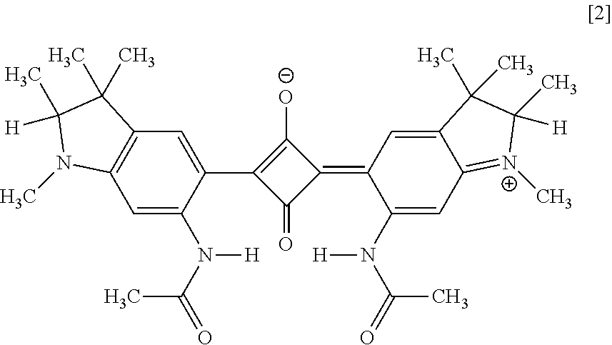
C1([O-])=C(C2=CC3=C(C=C2N([H])C(C)=O)N(C)C(C)([H])C3(C)C)C(=O)C1=C1C(N([H])C(C)=O)=CC2=[N+](C)C([H])(C)C(C)(C)C2=C1
